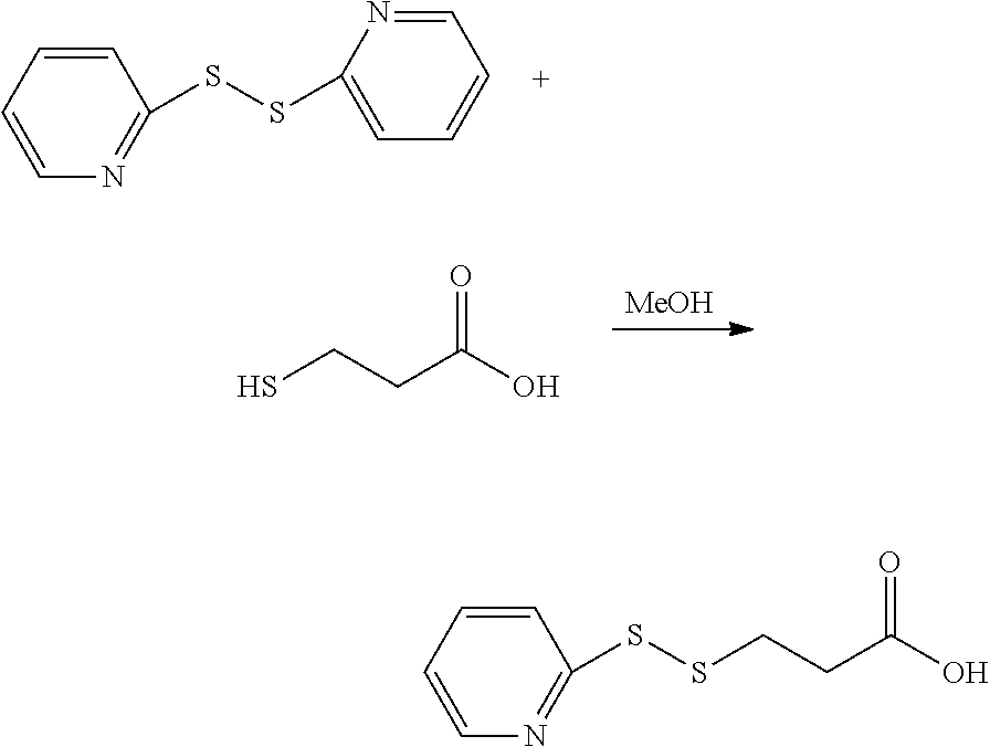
C1=CN=C(SSC2=CC=CC=N2)C=C1.[MeOH].O=C(O)CCS.C1=CN=C(SSCCC(O)=O)C=C1
